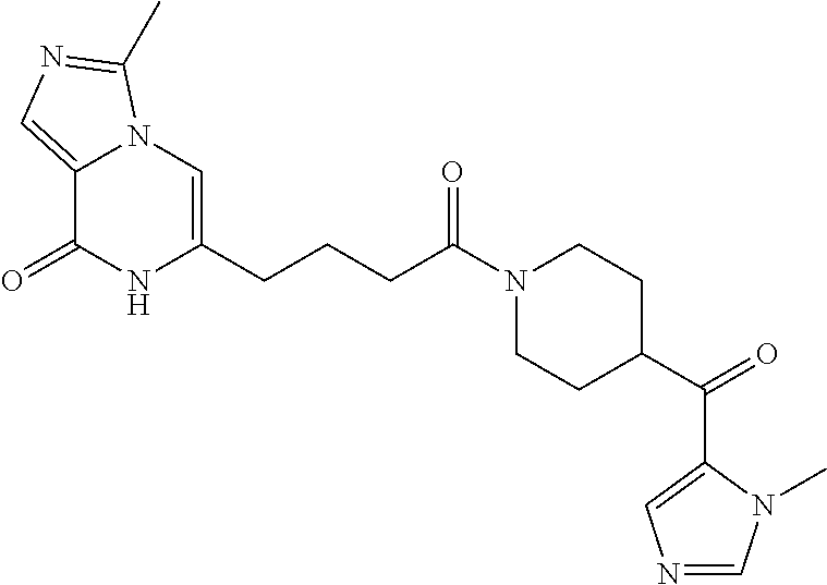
C12=CN=C(C)N1C=C(CCCC(N1CCC(C(C3=CN=CN3C)=O)CC1)=O)NC2=O
